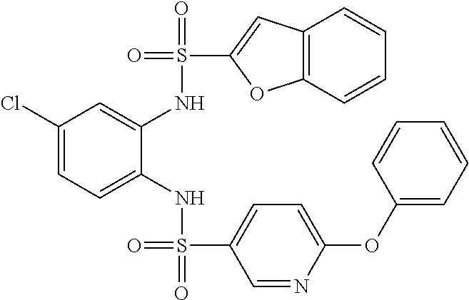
C1(Cl)=CC=C(NS(=O)(C2=CC=C(OC3=CC=CC=C3)N=C2)=O)C(NS(=O)(C2=CC3=C(O2)C=CC=C3)=O)=C1
